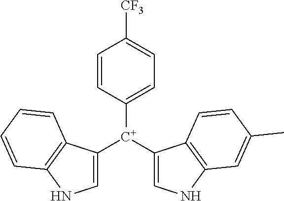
C1([C+](C2=CNC3=C2C=CC(C)=C3)C2=CNC3=C2C=CC=C3)=CC=C([CF3])C=C1
